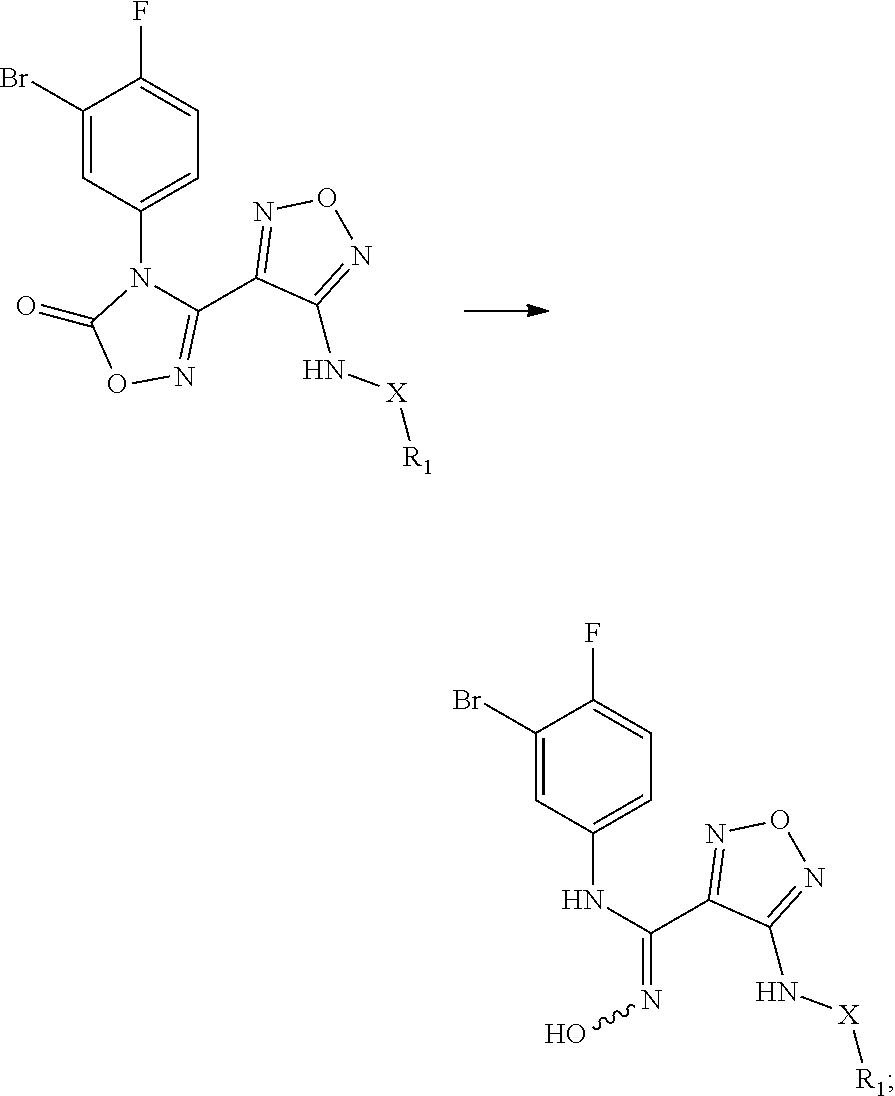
C1(Br)=CC(N2C(C3=NON=C3N[X][R1])=NOC2=O)=CC=C1F.C1(Br)=CC(NC(C2=NON=C2N[X][R1])=NO)=CC=C1F
